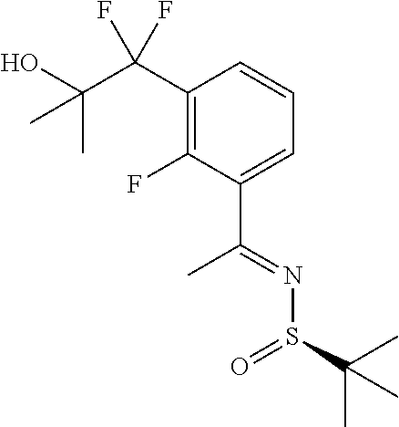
C(C(C1=C(F)C(C(=NS(C(C)(C)C)=O)C)=CC=C1)(F)F)(O)(C)C
